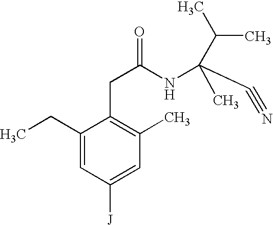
C1(CC)=CC([J])=CC(C)=C1CC(=O)NC(C#N)(C)C(C)C
